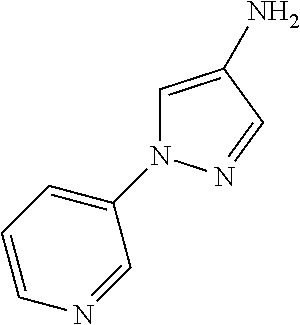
C1=C(N)C=NN1C1=CC=CN=C1
